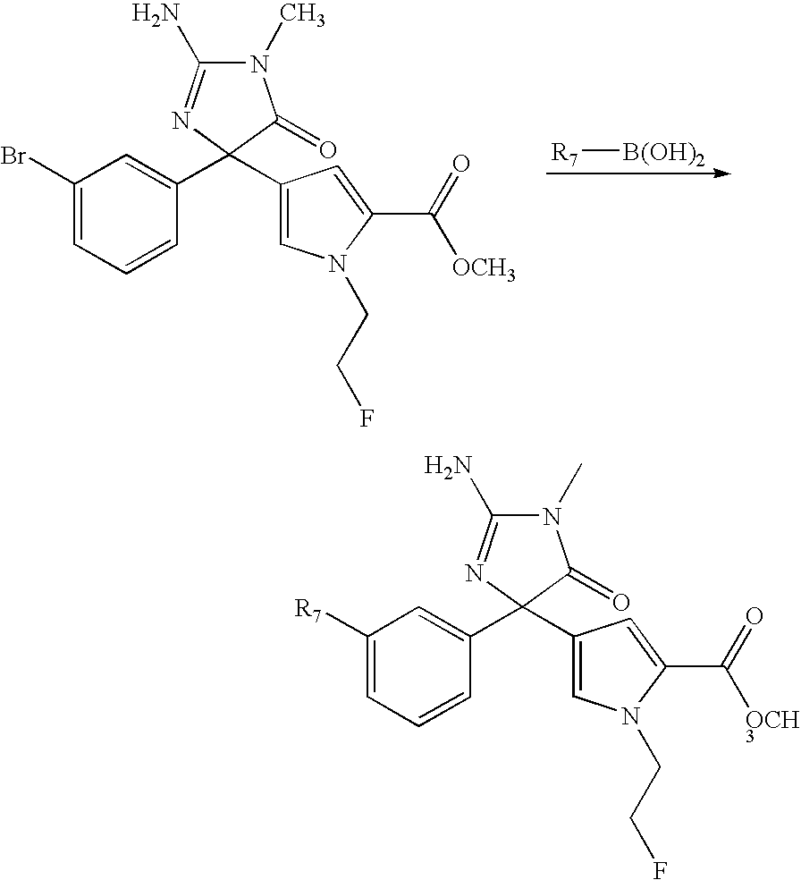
BrC1=CC=CC(C2(C3=CN(CCF)C(C(=O)[OCH3])=C3)C(=O)N(C)C(N)=N2)=C1.[R7][B(OH)2].C1([R7])=CC=CC(C2(C3=CN(CCF)C(C(=O)[OCH3])=C3)C(=O)N(C)C(N)=N2)=C1
